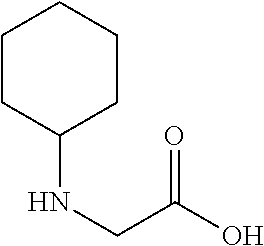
N(CC(O)=O)C1CCCCC1
